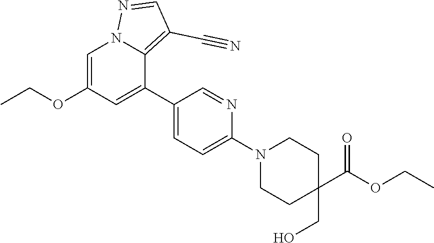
C1=C(OCC)C=C(C2=CC=C(N3CCC(C(OCC)=O)(CO)CC3)N=C2)C2=C(C#N)C=NN12
